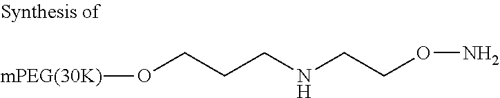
[mPEG(30K)]OCCCNCCON
